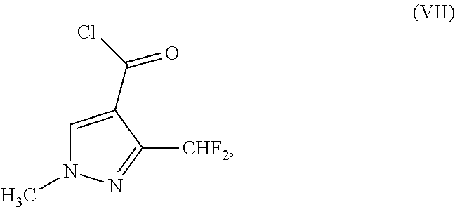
C1=C(C(=O)Cl)C([CHF2])=NN1C
